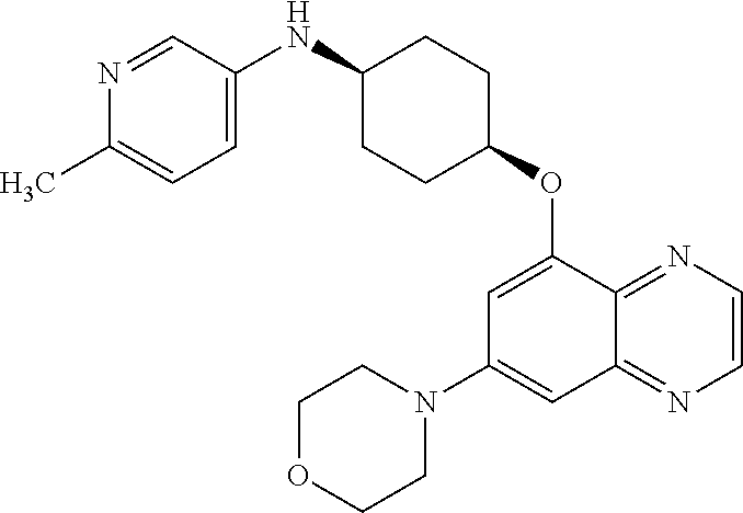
N1=CC(NC2CCC(OC3=CC(N4CCOCC4)=CC4=NC=CN=C34)CC2)=CC=C1C
